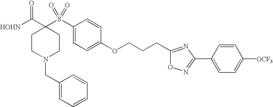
[HOHN]C(C1(S(C2=CC=C(OCCCC3=NC(C4=CC=C([OCF3])C=C4)=NO3)C=C2)(=O)=O)CCN(CC2=CC=CC=C2)CC1)=O
